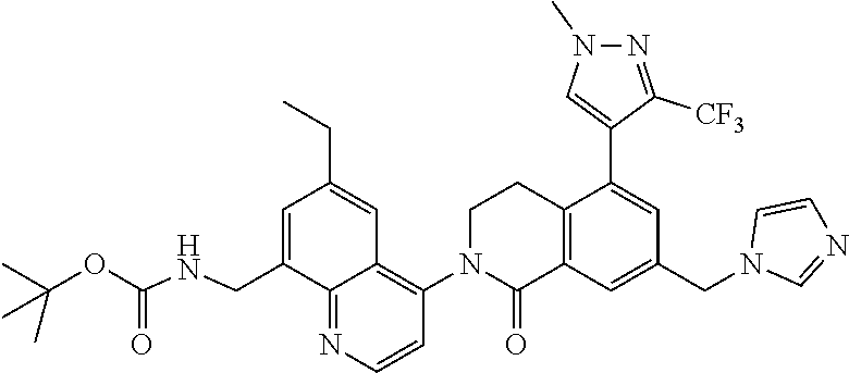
C1=C(CNC(OC(C)(C)C)=O)C2=NC=CC(N3C(=O)C4=C(CC3)C(C3=CN(C)N=C3[CF3])=CC(CN3C=NC=C3)=C4)=C2C=C1CC
